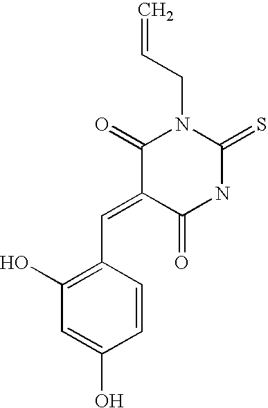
C(=C1C(=O)N(CC=C)C(=S)NC1=O)C1=C(O)C=C(O)C=C1
